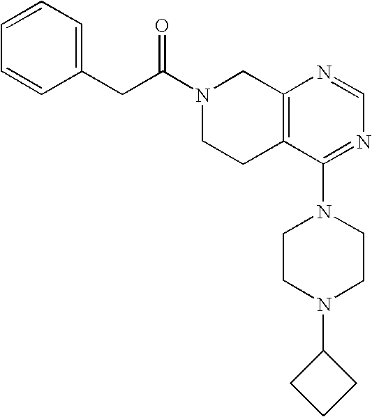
C(C1=CC=CC=C1)C(N1CCC2=C(C1)N=CN=C2N1CCN(C2CCC2)CC1)=O
